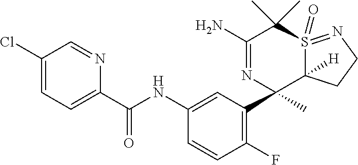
ClC1=CC=C(C(NC2=CC(C3(C)C4([H])S(=O)(=NCC4)C(C)(C)C(N)=N3)=C(F)C=C2)=O)N=C1
